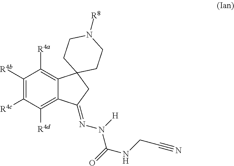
C1([R4b])=C([R4c])C([R4d])=C2C(=C1[R4a])C1(CC2=NN(C(=O)NCC#N)[H])CCN([R8])CC1
